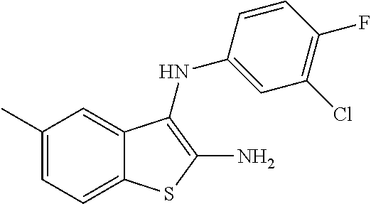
C1(Cl)=C(F)C=CC(NC2=C(N)SC3=CC=C(C)C=C32)=C1
